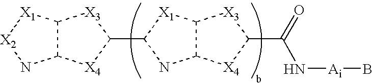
[X2]1NC2C([X1]1)[X3]C(C1NC3C([X1]1)[X3]C(C(N[Ai]B)=O)[X4]3)[X4]2
